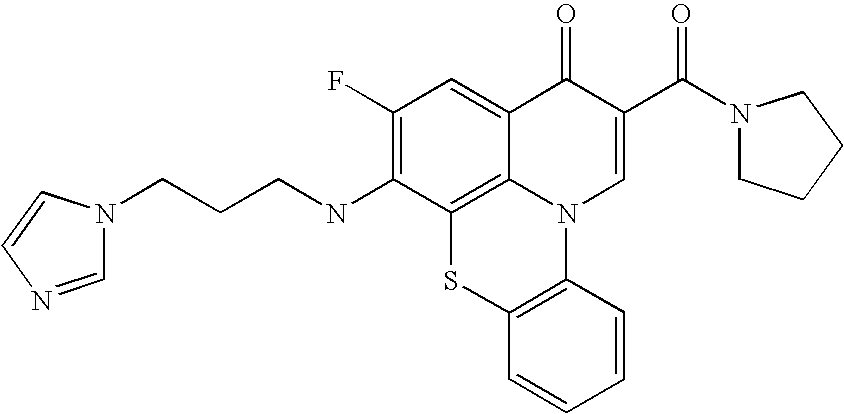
C1(F)=C(NCCCN2C=NC=C2)C2=C3C(=C1)C(=O)C(C(N1CCCC1)=O)=CN3C1=C(S2)C=CC=C1
